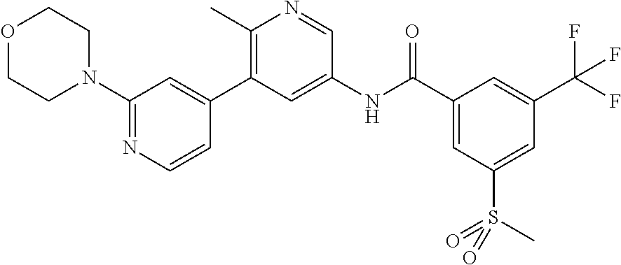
C1(C2=C(C)N=CC(NC(C3=CC(S(=O)(C)=O)=CC(C(F)(F)F)=C3)=O)=C2)=CC(N2CCOCC2)=NC=C1
